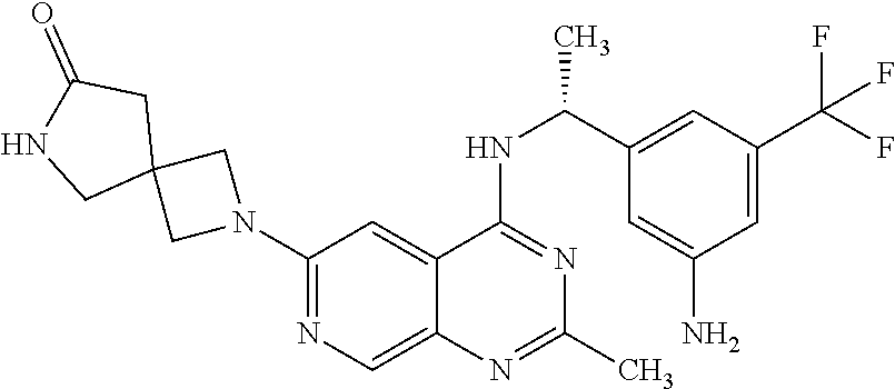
N1(C2=NC=C3C(=C2)C(NC(C2=CC(C(F)(F)F)=CC(N)=C2)C)=NC(C)=N3)CC2(C1)CC(=O)NC2
